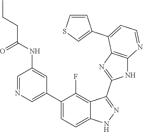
C1=NC=C(C2=CC=C3C(=C2F)C(C2=NC4=C(N2)N=CC=C4C2=CSC=C2)=NN3)C=C1NC(CCC)=O
